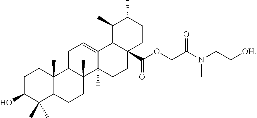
C1C(O)C(C)(C)C2C(C)(C1)C1C(C)(CC2)C2(C)C(=CC1)C1C(C(OCC(N(CC[OH])C)=O)=O)(CC2)CCC(C)C1C
